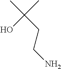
C(N)CC(C)(C)O
